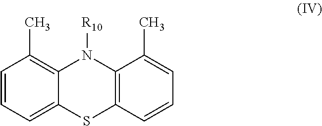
C12=C(C)C=CC=C1SC1=C(N2[R10])C(C)=CC=C1
